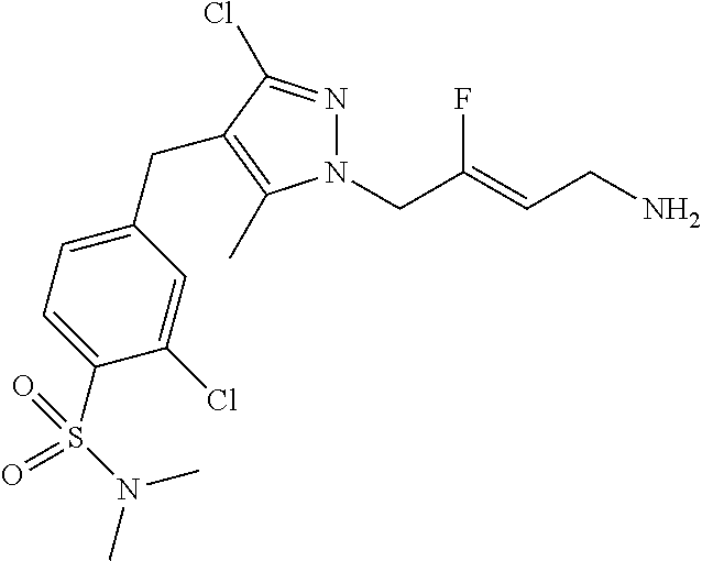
N1=C(Cl)C(CC2=CC=C(S(N(C)C)(=O)=O)C(Cl)=C2)=C(C)N1CC(=CCN)F
